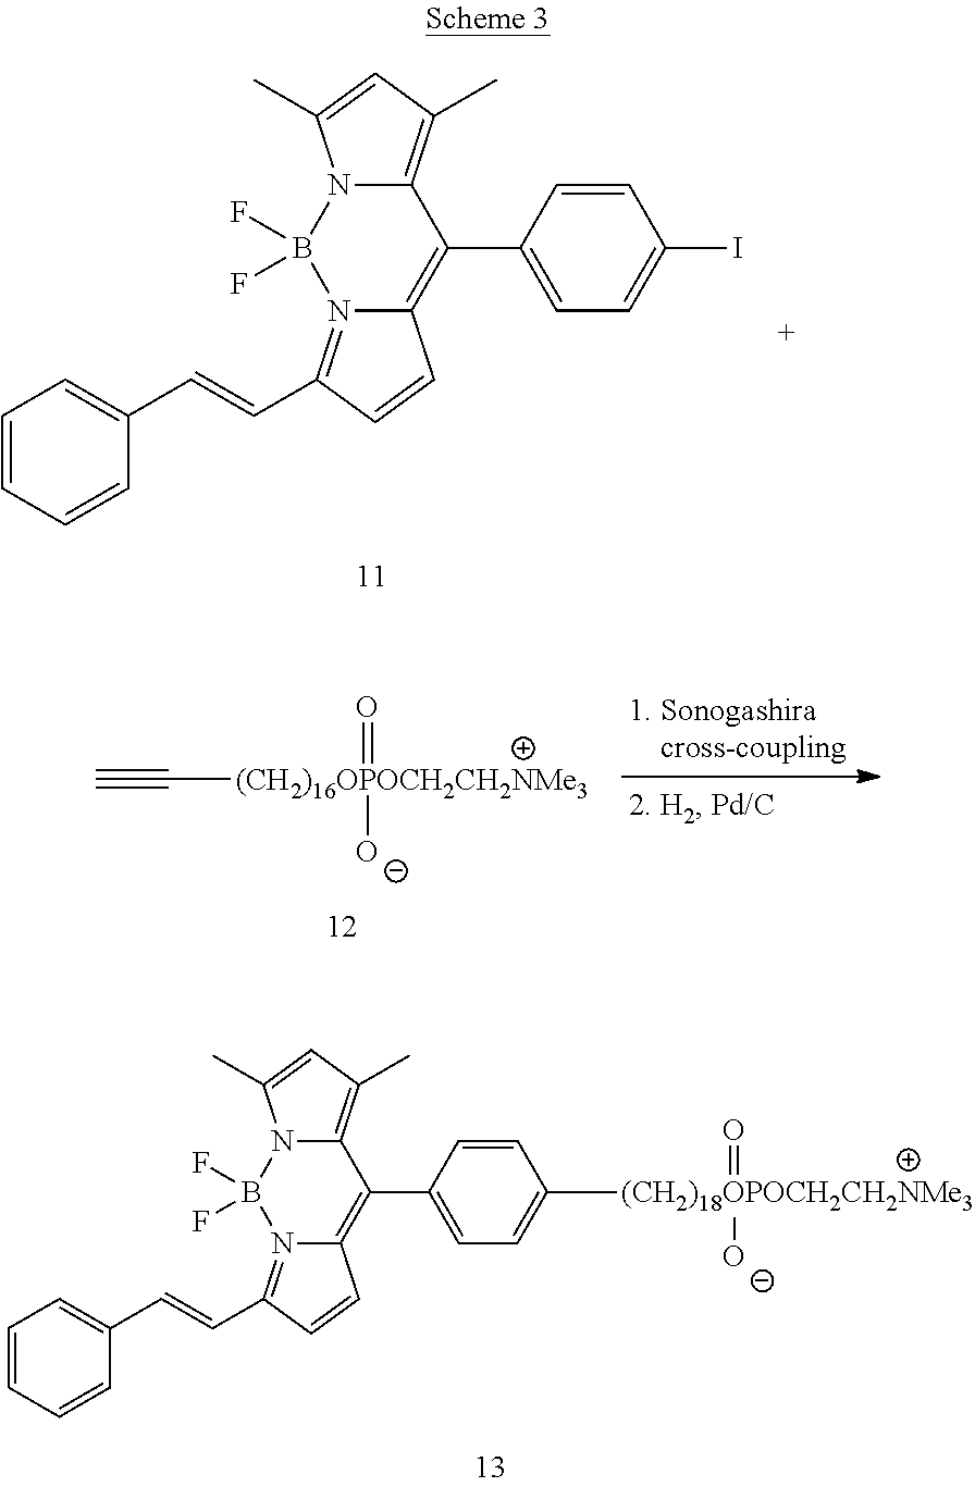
C1=CC(C2=C3N(=C(C=CC4=CC=CC=C4)C=C3)B(F)(F)N3C2=C(C)C=C3C)=CC=C1I.[(CH2)16OPOCH2CH2NMe3](C#C)([O-])=O.[(CH2)18OPOCH2CH2NMe3]([O-])(=O)C1=CC=C(C2=C3N(=C(C=CC4=CC=CC=C4)C=C3)B(F)(F)N3C2=C(C)C=C3C)C=C1
